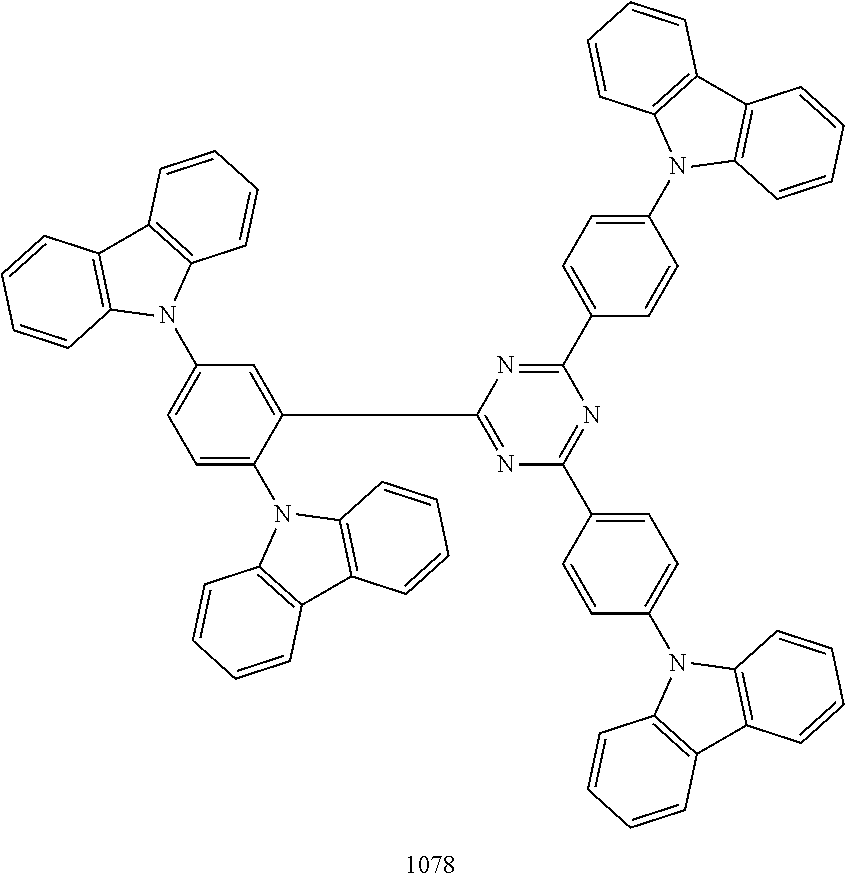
C1=C(N2C3=C(C4=C2C=CC=C4)C=CC=C3)C(C2=NC(C3=CC=C(N4C5=C(C6=C4C=CC=C6)C=CC=C5)C=C3)=NC(C3=CC=C(N4C5=C(C6=C4C=CC=C6)C=CC=C5)C=C3)=N2)=CC(N2C3=C(C4=C2C=CC=C4)C=CC=C3)=C1
